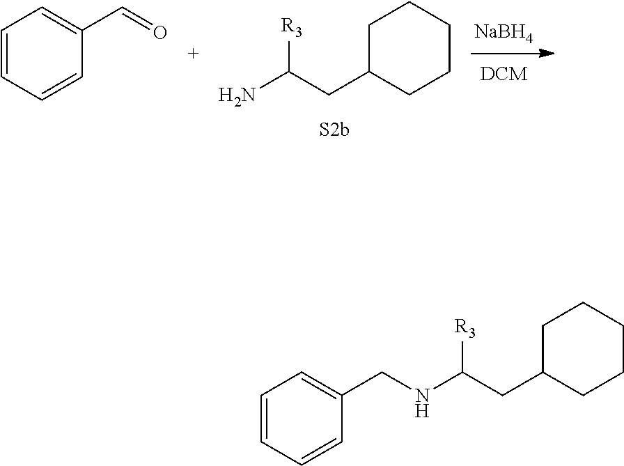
[R3]C(CC1CCCCC1)NCC1=CC=CC=C1.[NaBH4].[R3]C(CC1CCCCC1)N.O=CC1=CC=CC=C1
